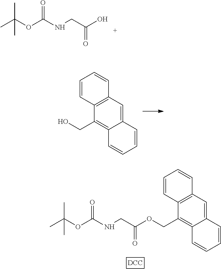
[DCC].CC(OC(NCC(OCC1=C2C(=CC3=C1C=CC=C3)C=CC=C2)=O)=O)(C)C.CC(OC(NCC(O)=O)=O)(C)C.C1=CC2=C(C=C1)C=C1C(=C2CO)C=CC=C1
